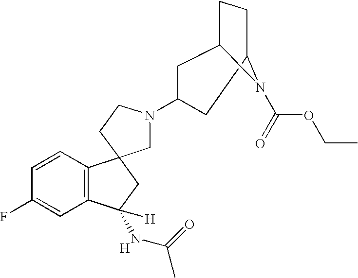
[H].C1=CC(F)=CC2=C1C1(CC2(NC(C)=O)[H])CN(C2CC3CCC(C2)N3C(OCC)=O)CC1
